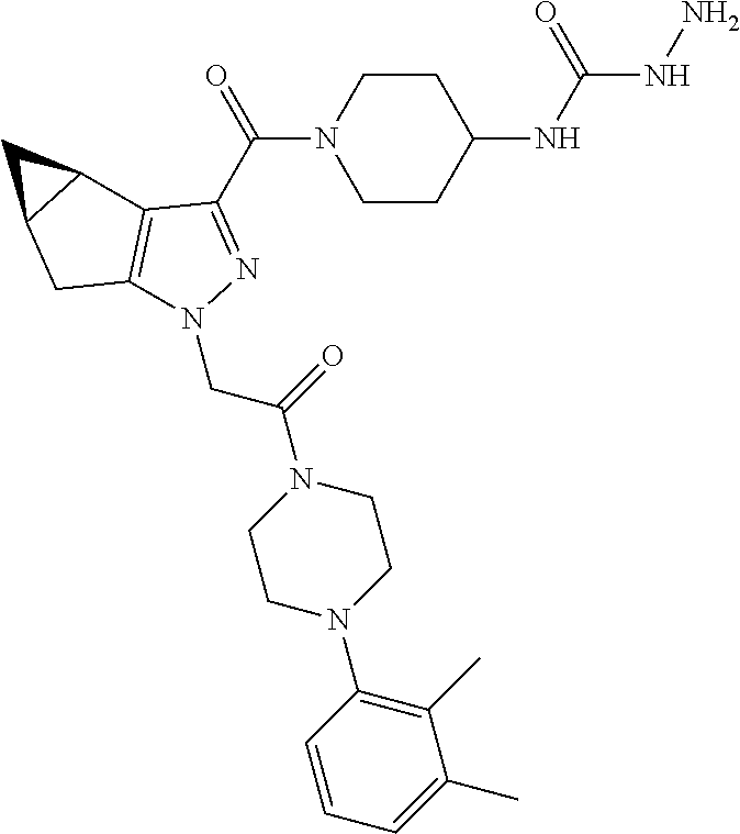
C1(C(=O)N2CCC(NC(NN)=O)CC2)=NN(CC(=O)N2CCN(C3=C(C)C(C)=CC=C3)CC2)C2=C1C1C(C2)C1
